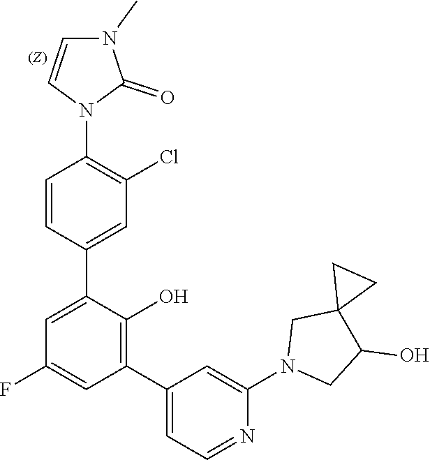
C1=CC(C2=CC(F)=CC(C3=CC=NC(N4CC(O)C5(C4)CC5)=C3)=C2O)=CC(Cl)=C1N1C(=O)N(C)C=C1
